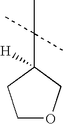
C1OCC(C(C)(C)C)([H])C1
